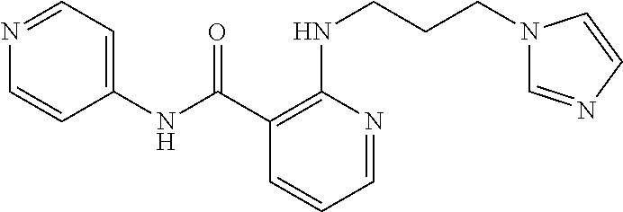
C1(C(NC2=CC=NC=C2)=O)=C(NCCCN2C=NC=C2)N=CC=C1
